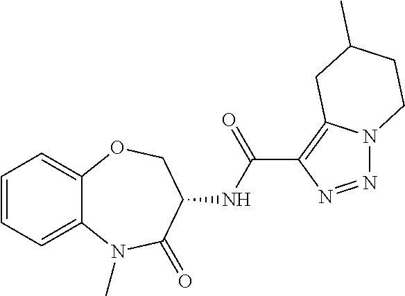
C12=CC=CC=C1OCC(NC(C1=C3N(N=N1)CCC(C)C3)=O)C(=O)N2C
